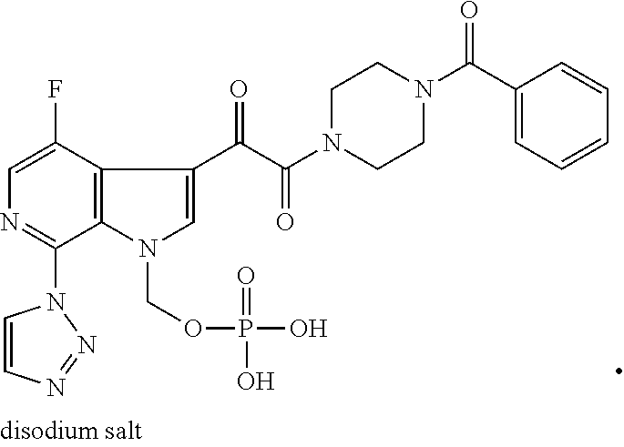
C1=C(F)C2=C(C(N3C=CN=N3)=N1)N(COP(O)(=O)O)C=C2C(C(N1CCN(C(C2=CC=CC=C2)=O)CC1)=O)=O
